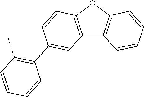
C12=C(OC3=C1C=CC=C3)C=CC(C1=C(C)C=CC=C1)=C2
